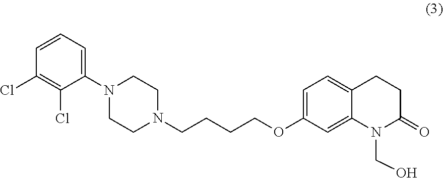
C1(N2CCN(CCCCOC3=CC=C4C(=C3)N(CO)C(=O)CC4)CC2)=CC=CC(Cl)=C1Cl
